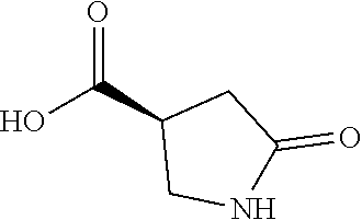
OC(C1CNC(=O)C1)=O
